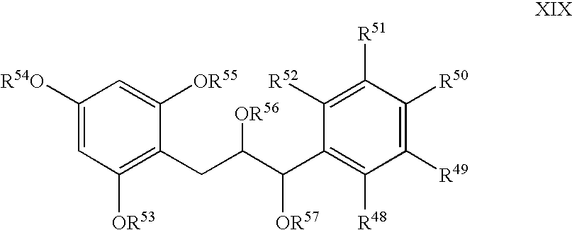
C1([R54O])=CC([OR53])=C(CC(C(C2=C([R48])C([R49])=C([R50])C([R51])=C2[R52])[OR57])[OR56])C([OR55])=C1
